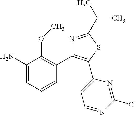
C1(N)=CC=CC(C2=C(C3=CC=NC(Cl)=N3)SC(C(C)C)=N2)=C1OC
